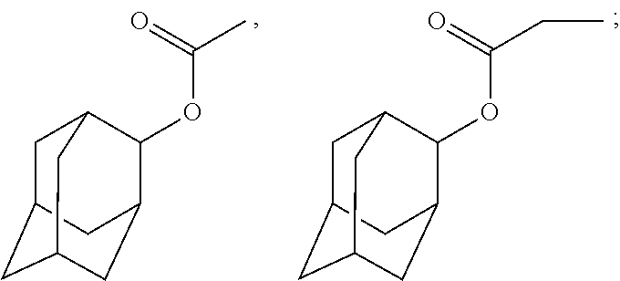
C1C2CC3CC(C(OC(C)=O)C1C3)C2.C1C2CC3CC(C(OC(CC)=O)C1C3)C2
